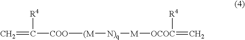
C=C([R4])[COO][(M][N)q][M][OCOC](=C)[R4]
